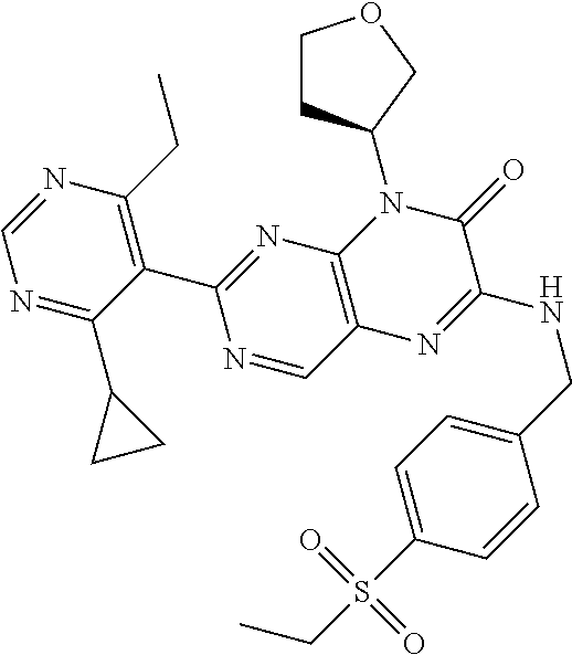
N1=C(C2CC2)C(C2=NC3=C(C=N2)N=C(NCC2=CC=C(S(CC)(=O)=O)C=C2)C(=O)N3C2CCOC2)=C(CC)N=C1
